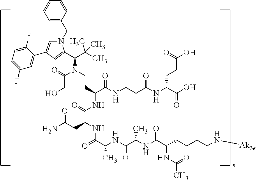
N1(CC2=CC=CC=C2)C=C(C2=CC(F)=CC=C2F)C=C1C(C(C)(C)C)N(CCC(NC(=O)C(CC(=O)N)NC(=O)C(C)NC(=O)C(C)NC(=O)C(NC(C)=O)CCCCN[Ak3e])C(NCCC(NC(C(O)=O)CCC(=O)O)=O)=O)C(=O)CO
